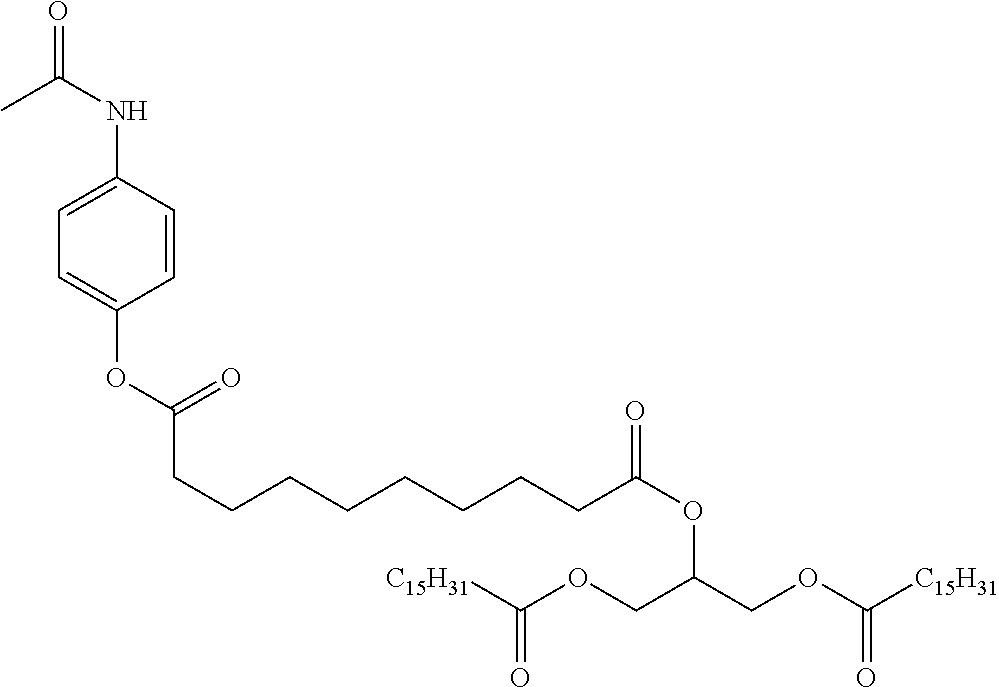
C(CCCCCCCCC(OC(COC([C15H31])=O)COC([C15H31])=O)=O)(OC1=CC=C(NC(=O)C)C=C1)=O
